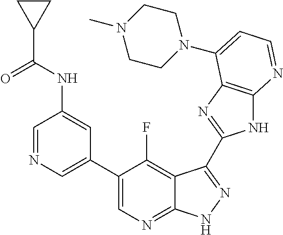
C1=NC=C(C2=CN=C3C(=C2F)C(C2=NC4=C(N2)N=CC=C4N2CCN(C)CC2)=NN3)C=C1NC(C1CC1)=O
